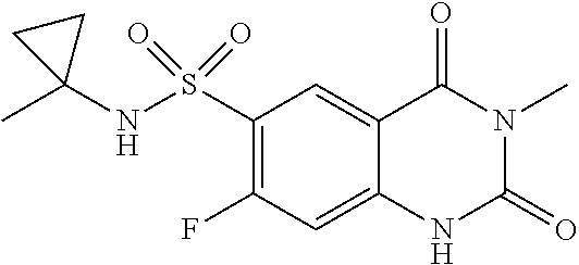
C1(S(NC2(C)CC2)(=O)=O)=C(F)C=C2C(=C1)C(=O)N(C)C(=O)N2
